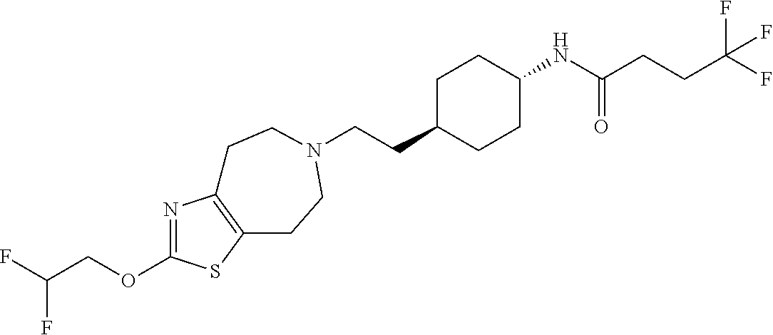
O(C1=NC2=C(S1)CCN(CCC1CCC(NC(CCC(F)(F)F)=O)CC1)CC2)CC(F)F
